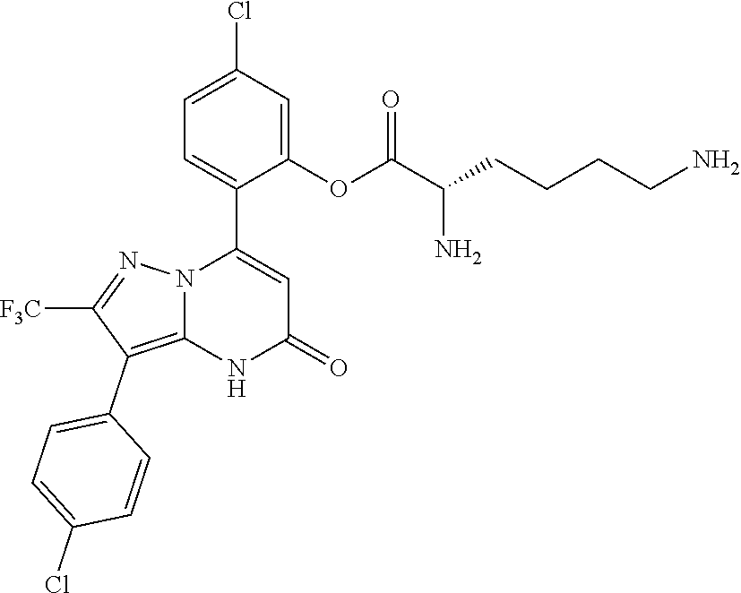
C1(OC(C(CCCCN)N)=O)=CC(Cl)=CC=C1C1=CC(=O)NC2=C(C3=CC=C(Cl)C=C3)C([F3C])=NN12
